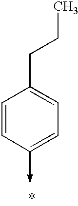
C1=CC(->C)=CC=C1CCC
